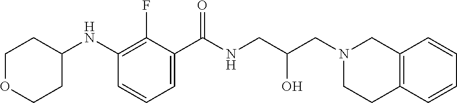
C1(NC2CCOCC2)=C(F)C(C(NCC(CN2CCC3=C(C2)C=CC=C3)O)=O)=CC=C1
